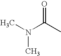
CN(C(C)=O)C
